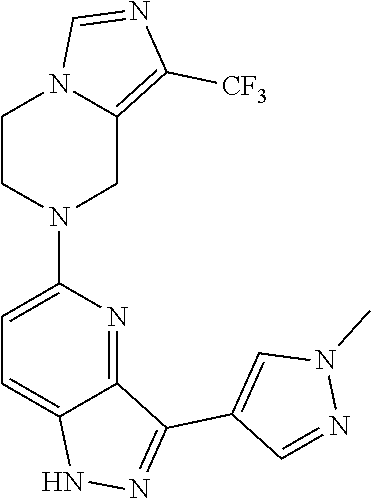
C12=NC(N3CC4=C([CF3])N=CN4CC3)=CC=C1NN=C2C1=CN(C)N=C1
